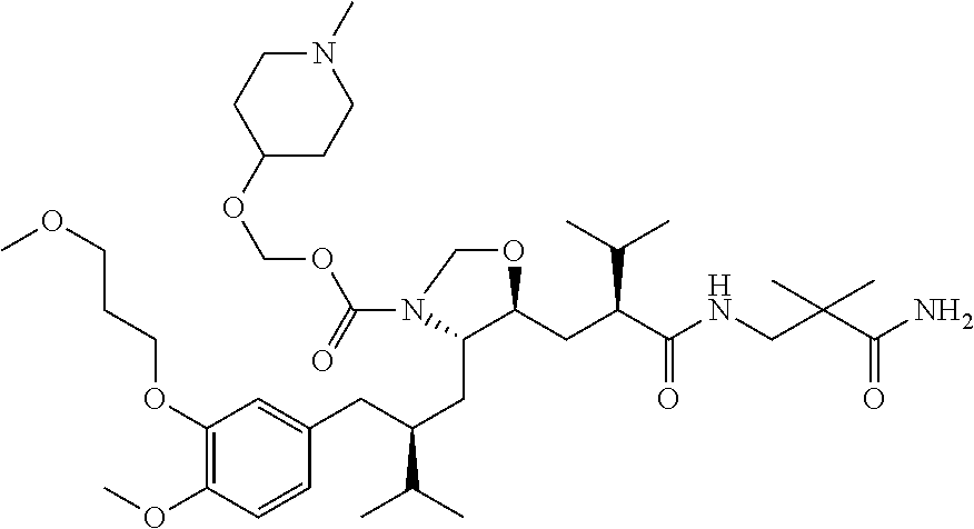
C1(OCCCOC)=C(OC)C=CC(CC(CC2C(CC(C(NCC(C(N)=O)(C)C)=O)C(C)C)OCN2C(OCOC2CCN(C)CC2)=O)C(C)C)=C1
